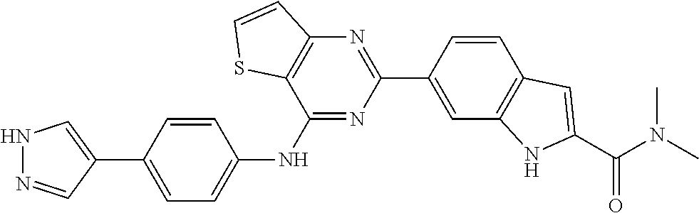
C1(C2=CC3=C(C=C2)C=C(C(N(C)C)=O)N3)=NC2=C(C(NC3=CC=C(C4=CNN=C4)C=C3)=N1)SC=C2
